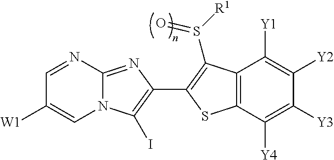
C12=NC(C3=C(S([R1])=O)C4=C(C([Y4])=C([Y3])C([Y2])=C4[Y1])S3)=C(I)N1C=C([W1])C=N2
